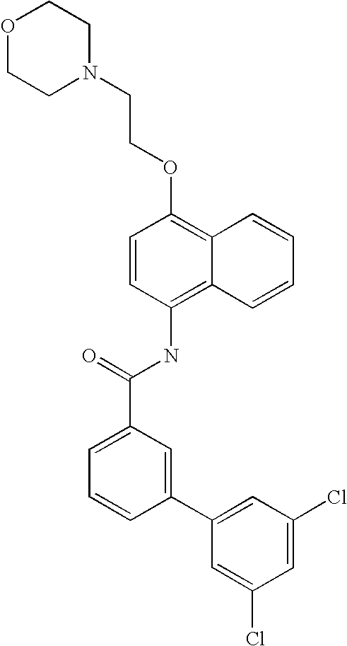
O1CCN(CCOC2=C3C(=C(NC(C4=CC=CC(C5=CC(Cl)=CC(Cl)=C5)=C4)=O)C=C2)C=CC=C3)CC1
